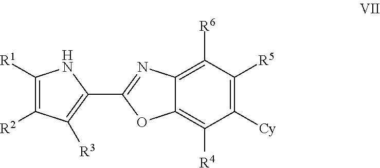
C1([R2])=C([R1])NC(C2=NC3=C([R6])C([R5])=C([Cy])C([R4])=C3O2)=C1[R3]
